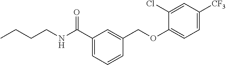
C1(C(NCCCC)=O)=CC=CC(COC2=CC=C([CF3])C=C2Cl)=C1
